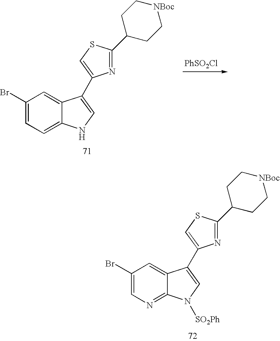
C1(Br)=CN=C2C(=C1)C(C1=CSC(C3CC[NBoc]CC3)=N1)=CN2[SO2Ph].C1(Br)=CC=C2C(=C1)C(C1=CSC(C3CC[NBoc]CC3)=N1)=CN2.[PhSO2Cl]
